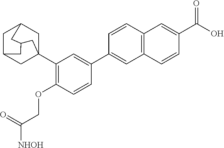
C1C2CC3(C4=C(OCC(=O)[NHOH])C=CC(C5=CC6=C(C=C5)C=C(C(O)=O)C=C6)=C4)CC1CC(C2)C3
